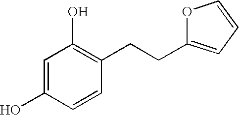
C1=C(O)C=CC(CCC2=CC=CO2)=C1O
